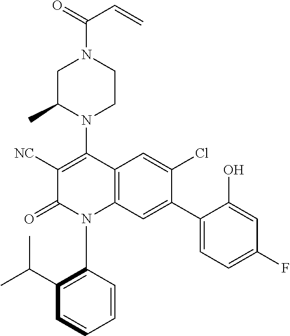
C1C(C)N(C2=C([NC])C(=O)N(C3=C(C(C)C)C=CC=C3)C3=C2C=C(Cl)C(C2=CC=C(F)C=C2O)=C3)CCN1C(=O)C=C
